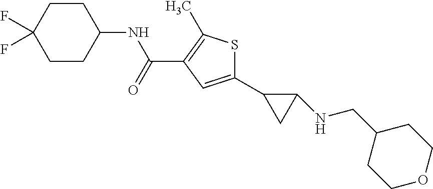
N(C(C1=C(C)SC(C2CC2NCC2CCOCC2)=C1)=O)C1CCC(F)(F)CC1
